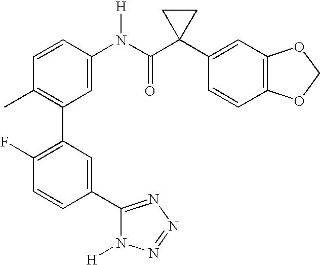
C1=CC(N(C(C2(C3=CC4=C(C=C3)OCO4)CC2)=O)[H])=CC(C2=C(F)C=CC(C3=NN=NN3[H])=C2)=C1C
